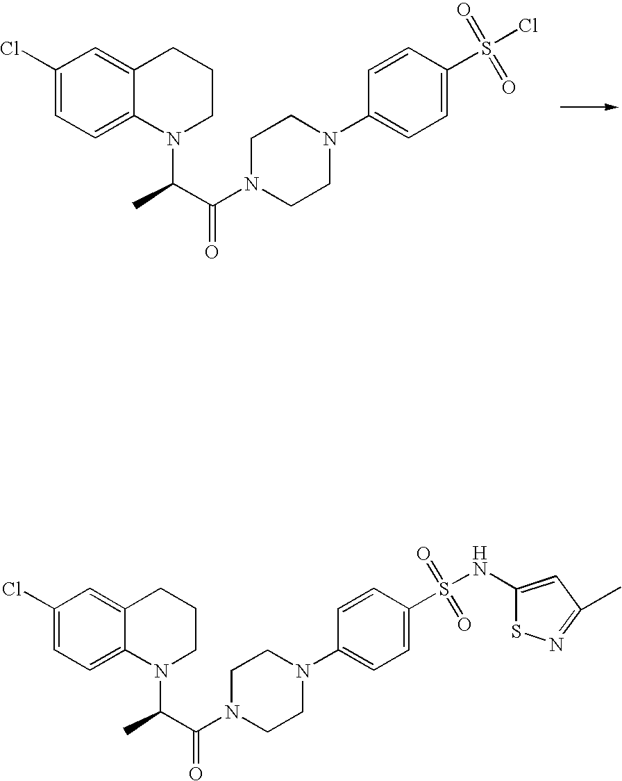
C1=C2C(=CC=C1Cl)N(C(C(N1CCN(C3=CC=C(S(Cl)(=O)=O)C=C3)CC1)=O)C)CCC2.C1=C2C(=CC=C1Cl)N(C(C(N1CCN(C3=CC=C(S(NC4=CC(C)=NS4)(=O)=O)C=C3)CC1)=O)C)CCC2
